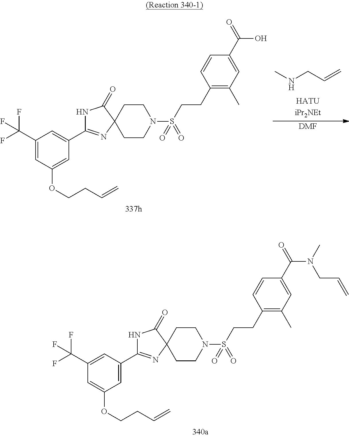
C1(C(F)(F)F)=CC(OCCC=C)=CC(C2=NC3(C(=O)N2)CCN(S(CCC2=C(C)C=C(C(O)=O)C=C2)(=O)=O)CC3)=C1.CNCC=C.[DMF].C1(C(F)(F)F)=CC(C2=NC3(C(=O)N2)CCN(S(CCC2=C(C)C=C(C(N(CC=C)C)=O)C=C2)(=O)=O)CC3)=CC(OCCC=C)=C1
